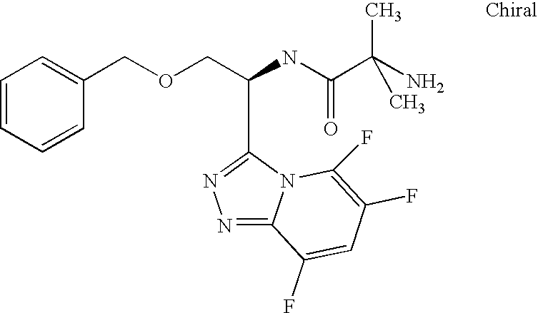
C(C(NC(C(C)(N)C)=O)C1=NN=C2N1C(F)=C(F)C=C2F)OCC1=CC=CC=C1
